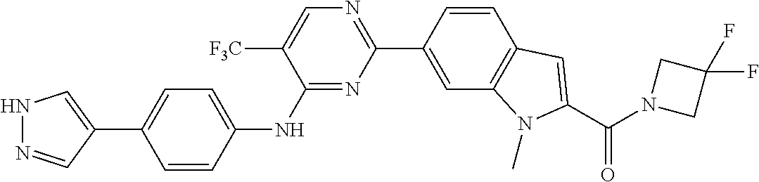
C1(C2=CNN=C2)=CC=C(NC2=NC(C3=CC4=C(C=C3)C=C(C(N3CC(F)(F)C3)=O)N4C)=NC=C2[F3C])C=C1
